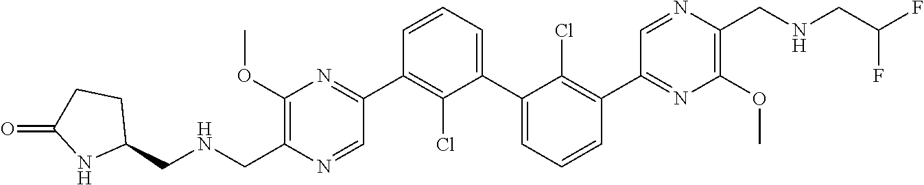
C1(OC)=C(CNCC2CCC(=O)N2)N=CC(C2=C(Cl)C(C3=CC=CC(C4=NC(OC)=C(CNCC(F)F)N=C4)=C3Cl)=CC=C2)=N1
